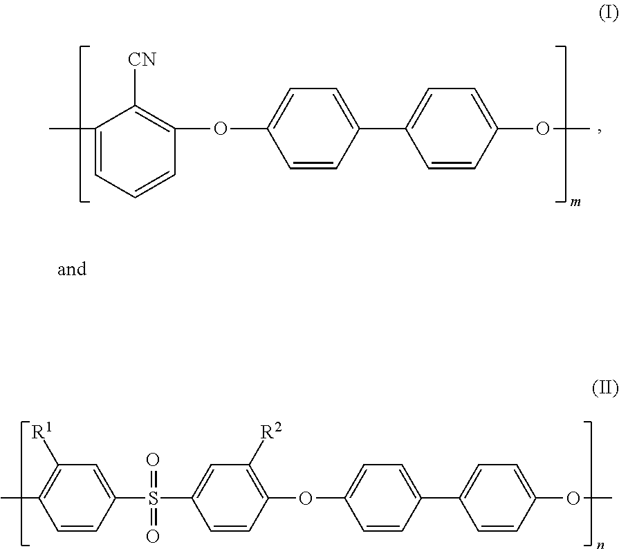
O(C1=CC=C(C2=CC=C(OC)C=C2)C=C1)C1=C([R2])C=C(S(C2=CC([R1])=C(C)C=C2)(=O)=O)C=C1.C1([CN])=C(OC2=CC=C(C3=CC=C(OC)C=C3)C=C2)C=CC=C1C
